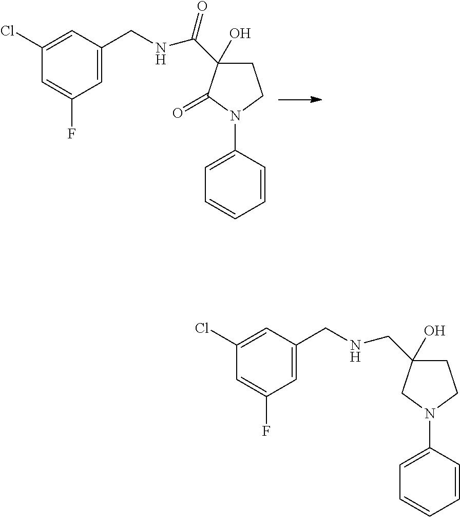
C1=C(Cl)C=C(F)C=C1CNC(C1(O)CCN(C2=CC=CC=C2)C1=O)=O.C1=C(Cl)C=C(F)C=C1CNCC1(O)CCN(C2=CC=CC=C2)C1
